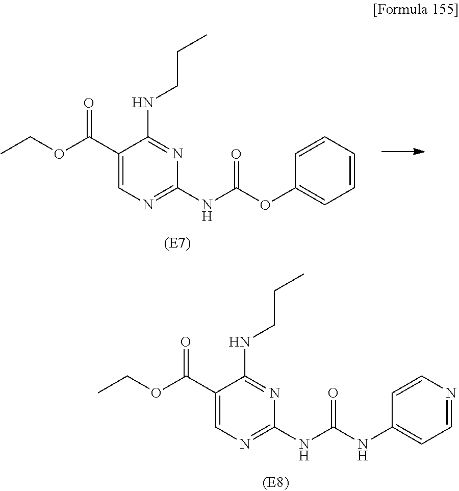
C1(C(OCC)=O)=CN=C(NC(NC2=CC=NC=C2)=O)N=C1NCCC.C1(C(OCC)=O)=CN=C(NC(OC2=CC=CC=C2)=O)N=C1NCCC
